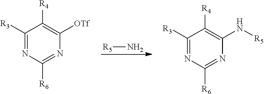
C1([R3])=NC([R6])=NC([OTf])=C1[R4].[R5]N.C1([R3])=NC([R6])=NC(N[R5])=C1[R4]
